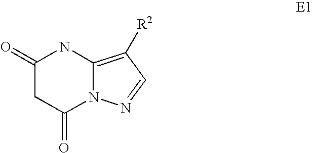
C1(=O)CC(=O)N2C(=C([R2])C=N2)N1
